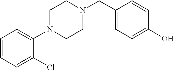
C1(CN2CCN(C3=CC=CC=C3Cl)CC2)=CC=C(O)C=C1
